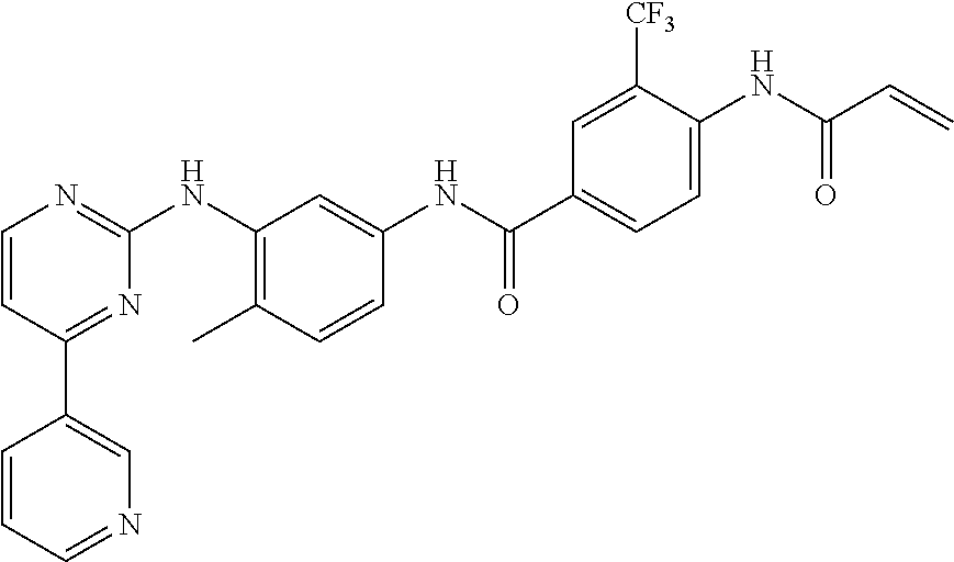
C1(C2=CN=CC=C2)=NC(NC2=C(C)C=CC(NC(C3=CC=C(NC(C=C)=O)C([CF3])=C3)=O)=C2)=NC=C1
